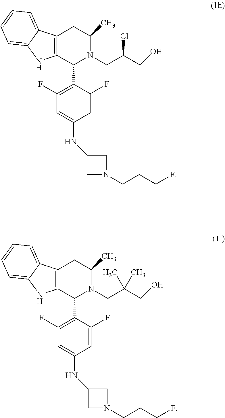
N1(CCCF)CC(NC2=CC(F)=C(C3C4=C(CC(C)N3CC(CO)Cl)C3=CC=CC=C3N4)C(F)=C2)C1.N1(CCCF)CC(NC2=CC(F)=C(C3C4=C(CC(C)N3CC(CO)(C)C)C3=CC=CC=C3N4)C(F)=C2)C1
